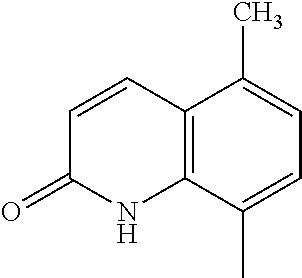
C12=C(C(C)=CC=C1C)NC(=O)C=C2
